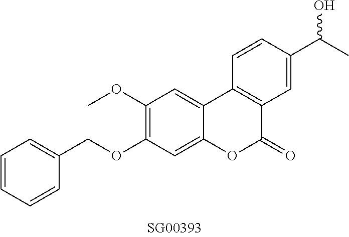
O(C1=C(OC)C=C2C(=C1)OC(=O)C1=C2C=CC(C(C)O)=C1)CC1=CC=CC=C1
